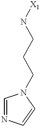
C1=NC=CN1CCCN[X1]
